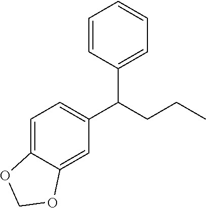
C1=C2C(=CC(C(C3=CC=CC=C3)CCC)=C1)OCO2
